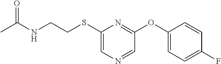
C1(SCCNC(C)=O)=CN=CC(OC2=CC=C(F)C=C2)=N1
